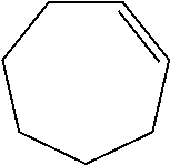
C1=CCCCCC1
